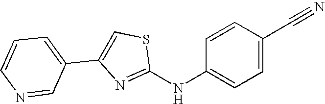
C1(NC2=CC=C(C#N)C=C2)=NC(C2=CC=CN=C2)=CS1
